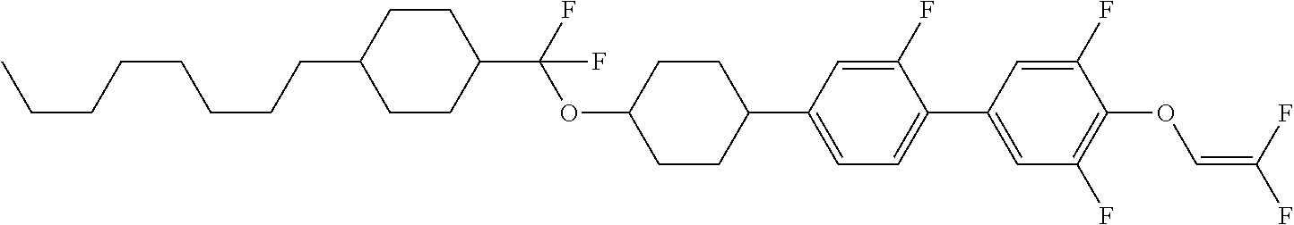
C1CC(CCCCCCCC)CCC1C(F)(OC1CCC(C2=CC=C(C3=CC(F)=C(OC=C(F)F)C(F)=C3)C(F)=C2)CC1)F
